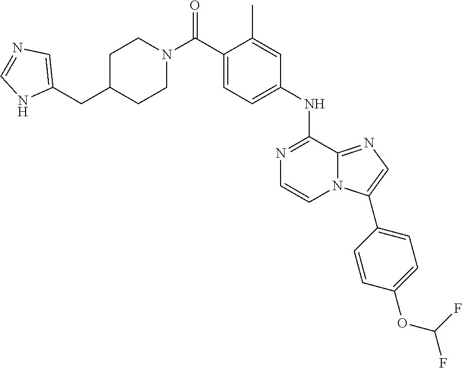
N1(C(C2=CC=C(NC3=NC=CN4C3=NC=C4C3=CC=C(OC(F)F)C=C3)C=C2C)=O)CCC(CC2=CN=CN2)CC1
